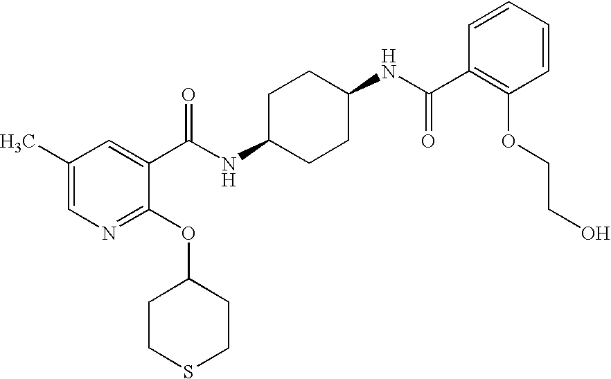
C1CSCCC1OC1=NC=C(C)C=C1C(NC1CCC(NC(C2=C(OCCO)C=CC=C2)=O)CC1)=O
